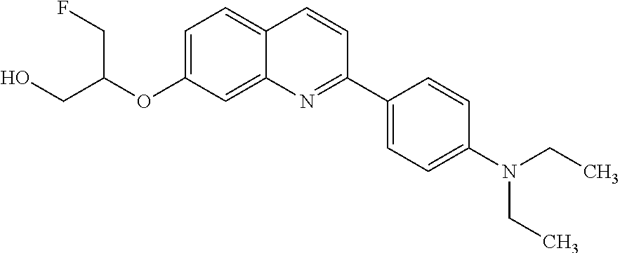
C1=C(OC(CO)CF)C=C2C(=C1)C=CC(C1=CC=C(N(CC)CC)C=C1)=N2
